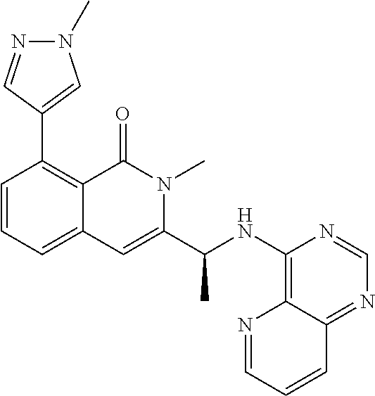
C1=CC=C2C(=C1C1=CN(C)N=C1)C(=O)N(C)C(C(NC1=C3N=CC=CC3=NC=N1)C)=C2
